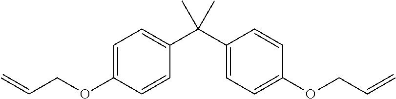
C1=C(OCC=C)C=CC(C(C2=CC=C(OCC=C)C=C2)(C)C)=C1
